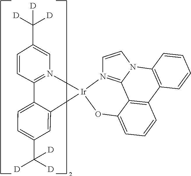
C1=CC(C([D])([D])[D])=CN2=C1C1=CC=C(C([D])([D])[D])C=C1[Ir]21N2=C3N(C4=C(C5=C3C(=CC=C5)O1)C=CC=C4)C=C2
